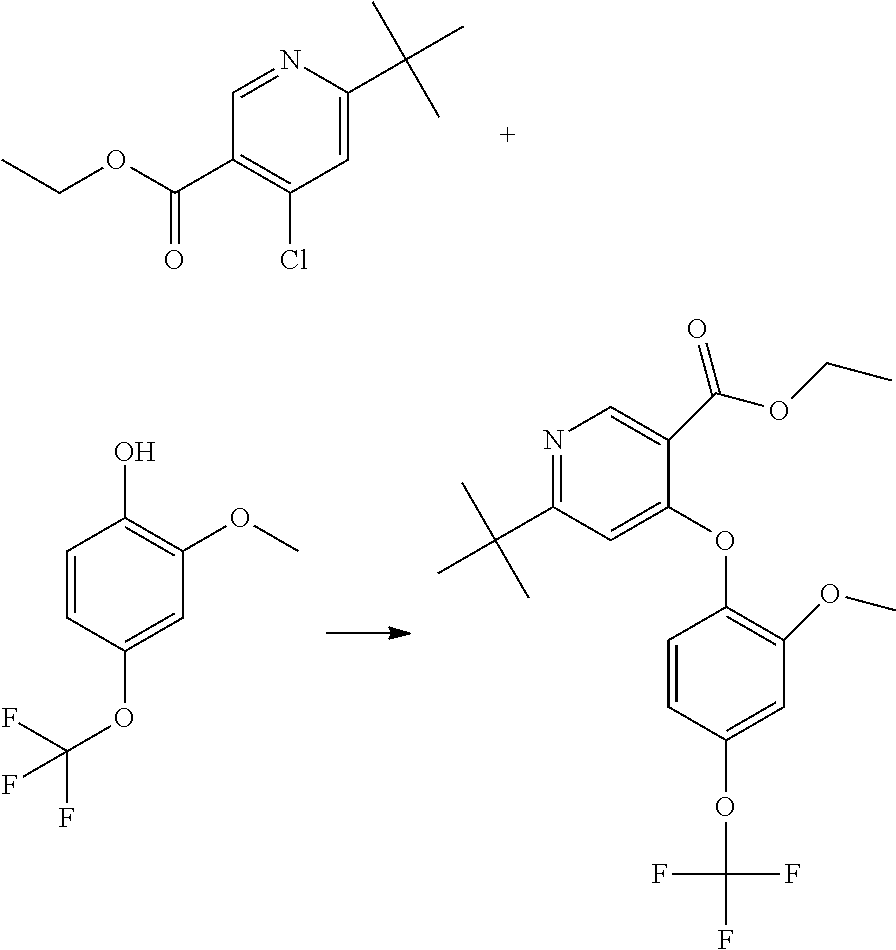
C1(C(C)(C)C)=CC(Cl)=C(C(=O)OCC)C=N1.OC1=C(OC)C=C(OC(F)(F)F)C=C1.C1=C(C(=O)OCC)C(OC2=C(OC)C=C(OC(F)(F)F)C=C2)=CC(C(C)(C)C)=N1
